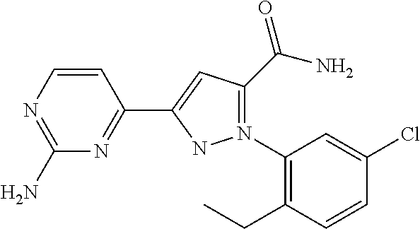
C1(C(N)=O)=N(C2=C(CC)C=CC(Cl)=C2)NC(C2=NC(N)=NC=C2)=C1
